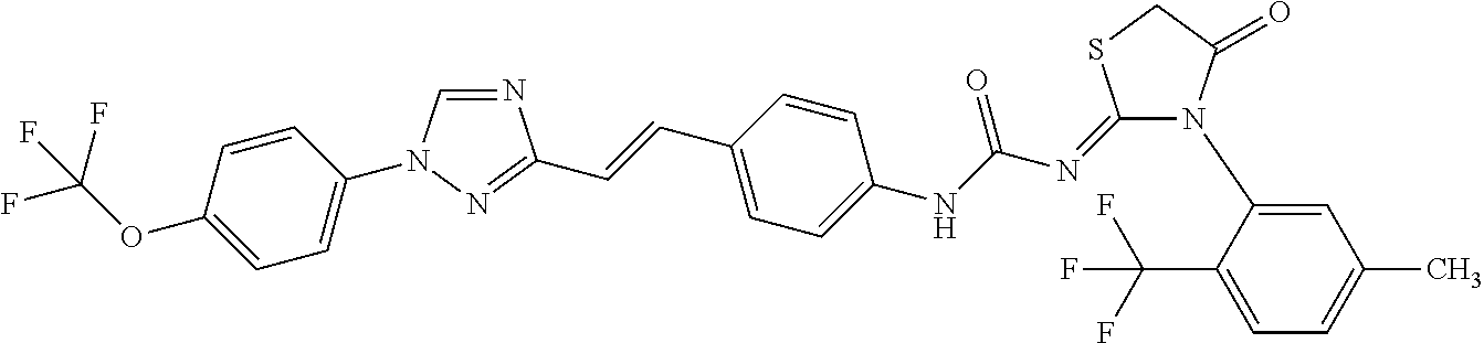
N1=CN(C2=CC=C(OC(F)(F)F)C=C2)N=C1C=CC1=CC=C(NC(N=C2N(C3=CC(C)=CC=C3C(F)(F)F)C(=O)CS2)=O)C=C1
